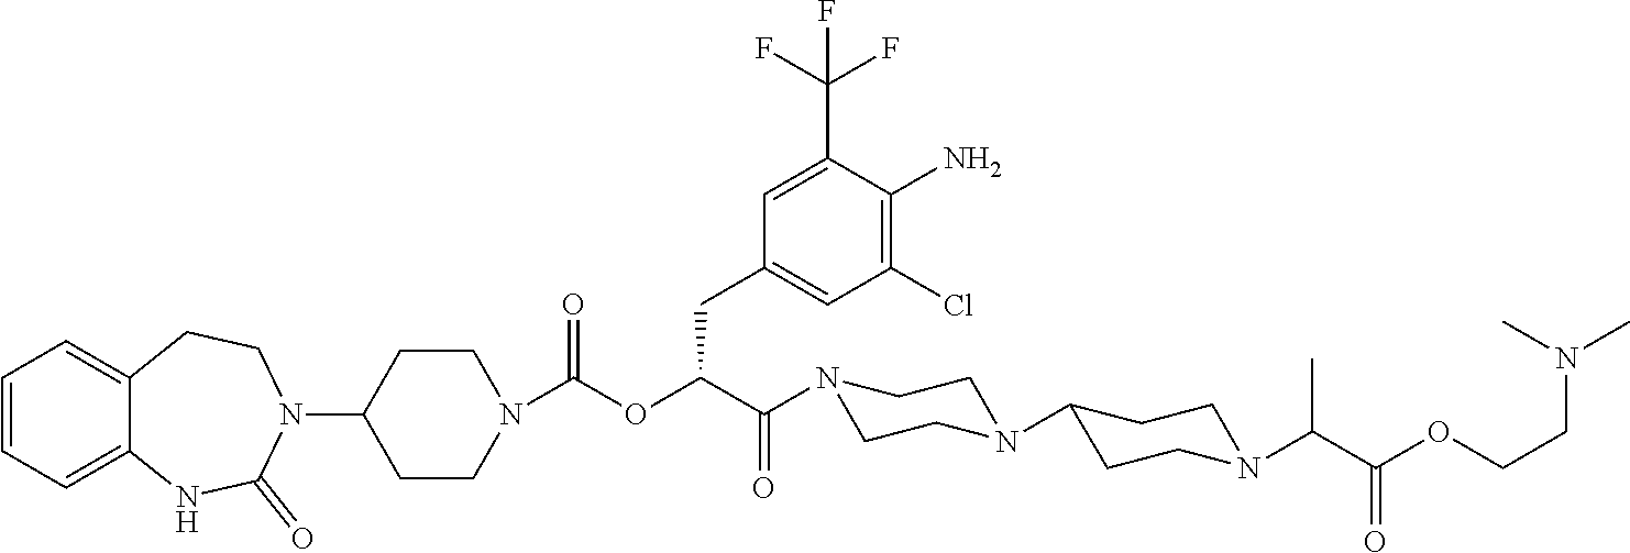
C1=CC=C2C(=C1)CCN(C1CCN(C(OC(C(N3CCN(C4CCN(C(C(OCCN(C)C)=O)C)CC4)CC3)=O)CC3=CC(Cl)=C(N)C(C(F)(F)F)=C3)=O)CC1)C(=O)N2
